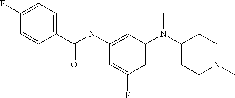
C1=C(N(C2CCN(C)CC2)C)C=C(NC(=O)C2=CC=C(F)C=C2)C=C1F
